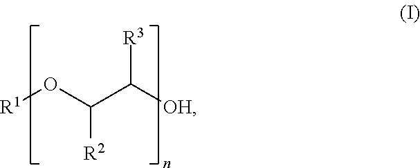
[R1]OC(C([OH])[R3])[R2]
